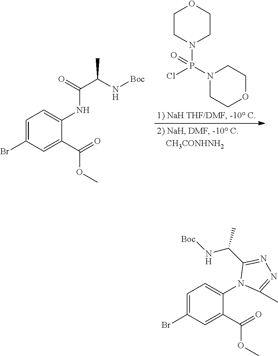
C1CN(P(Cl)(N2CCOCC2)=O)CCO1.C1=C(Br)C=C(C(OC)=O)C(NC(=O)C(C)N[Boc])=C1.C1=C(Br)C=C(C(OC)=O)C(N2C(C)=NN=C2C(N[Boc])C)=C1
